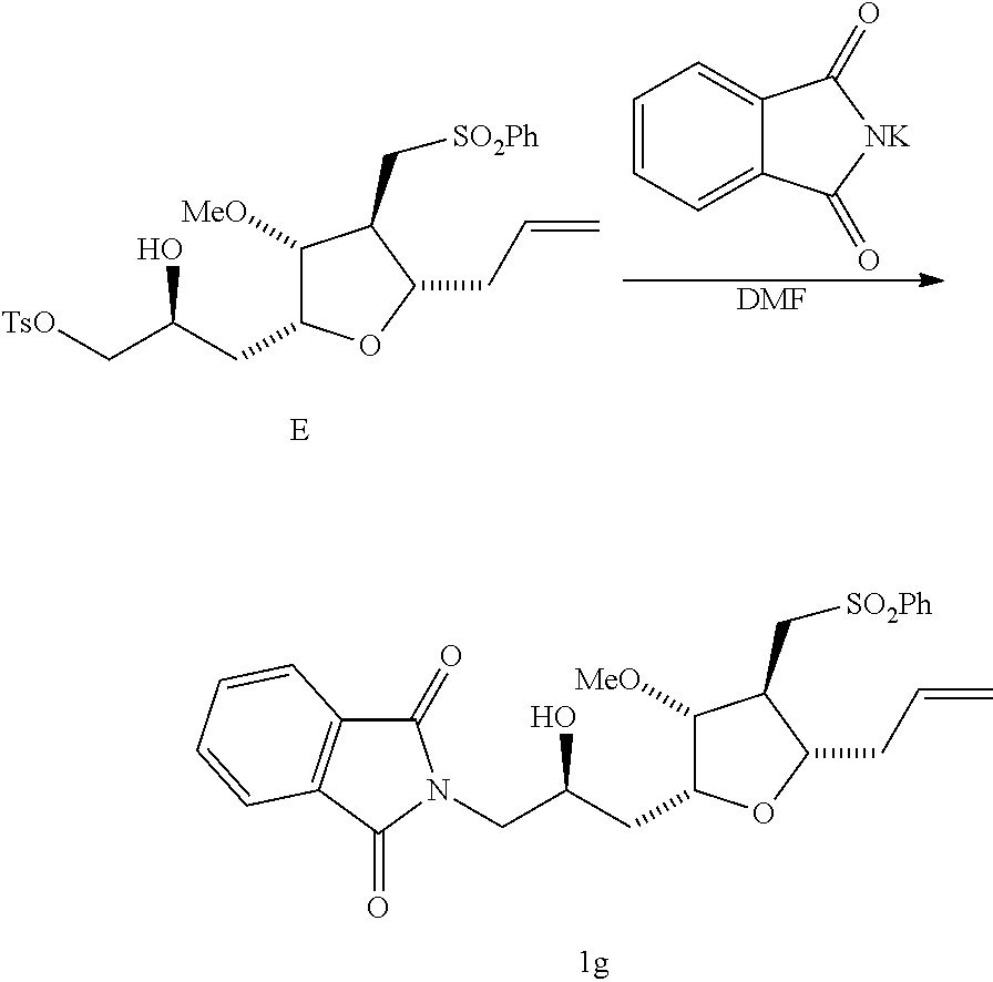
C1([MeO])C(CC(CN2C(=O)C3=C(C2=O)C=CC=C3)O)OC(CC=C)C1C[SO2Ph].C1([MeO])C(CC(C[TsO])O)OC(CC=C)C1C[SO2Ph].C12=CC=CC=C1C(=O)[NK]C2=O.[DMF]
